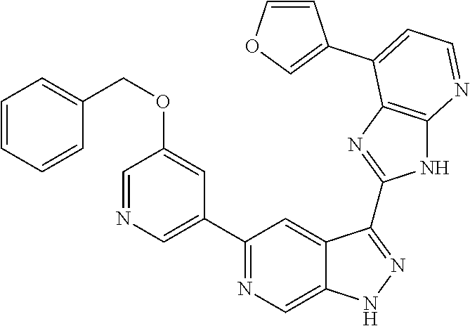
C1(C2=NC=C3C(=C2)C(C2=NC4=C(N2)N=CC=C4C2=COC=C2)=NN3)=CN=CC(OCC2=CC=CC=C2)=C1
